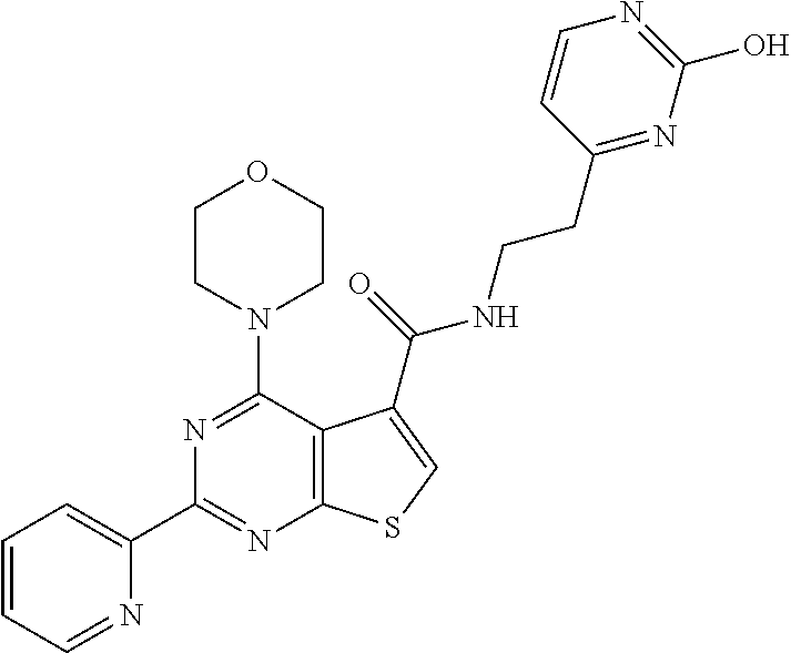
N1=C(N2CCOCC2)C2=C(N=C1C1=CC=CC=N1)SC=C2C(=O)NCCC1=NC(O)=NC=C1
